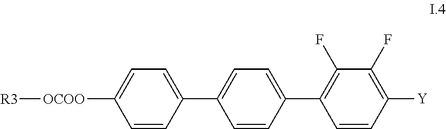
[R3][OCOO]C1=CC=C(C2=CC=C(C3=C(F)C(F)=C([Y])C=C3)C=C2)C=C1
